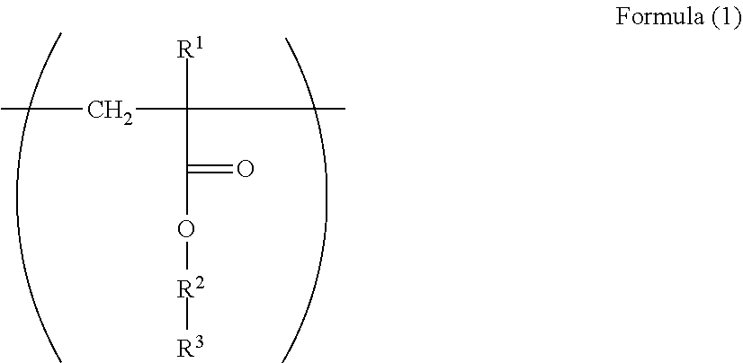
C(C(C(=O)O[R2][R3])(C)[R1])C
